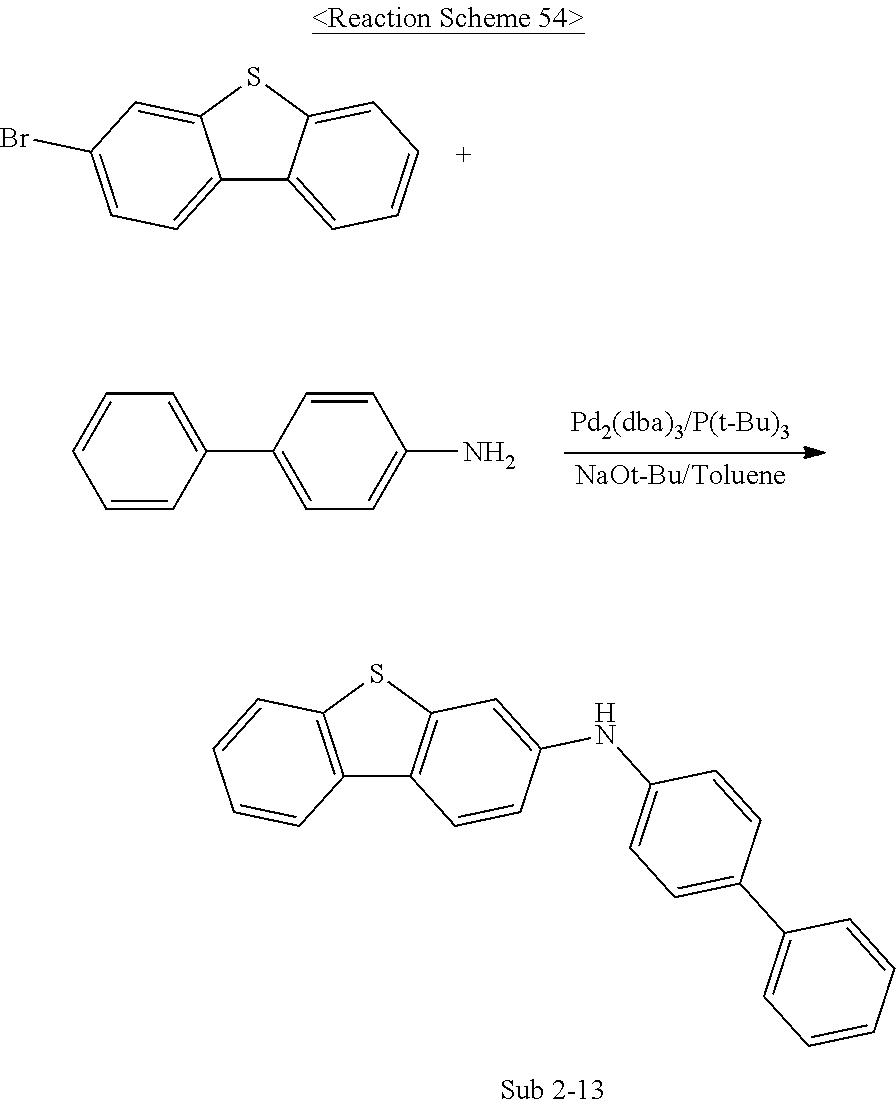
C12=CC=C(Br)C=C1SC1=CC=CC=C21.C1(C2=CC=C(N)C=C2)=CC=CC=C1.C12=C(SC3=C1C=CC(NC1=CC=C(C4=CC=CC=C4)C=C1)=C3)C=CC=C2
